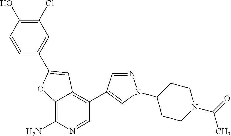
C12=C(N)N=CC(C3=CN(C4CCN(C(=O)C)CC4)N=C3)=C1C=C(C1=CC(Cl)=C(O)C=C1)O2
